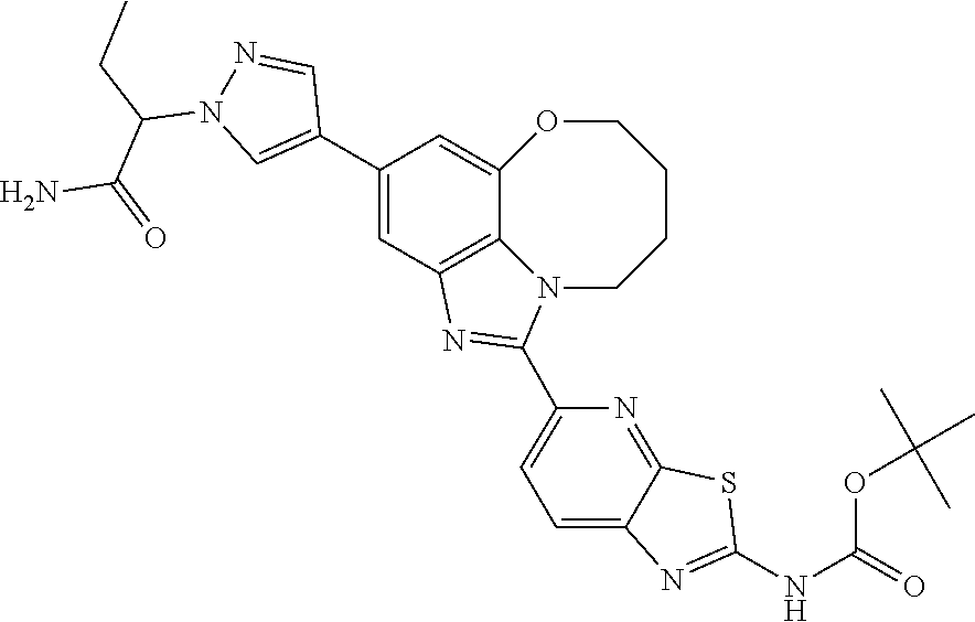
C1(C2=CN(C(CC)C(=O)N)N=C2)=CC2=C3C(=C1)OCCCCN3C(C1=CC=C3C(=N1)SC(NC(OC(C)(C)C)=O)=N3)=N2
